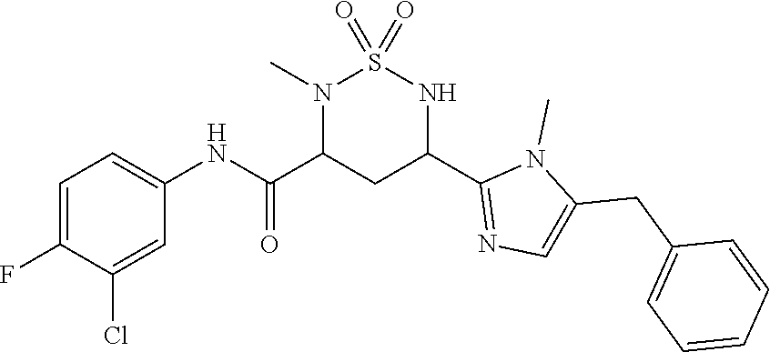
C1=C(F)C(Cl)=CC(NC(C2CC(C3=NC=C(CC4=CC=CC=C4)N3C)NS(=O)(=O)N2C)=O)=C1
